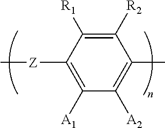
C[Z]C1=C([A1])C([A2])=C(C)C([R2])=C1[R1]
